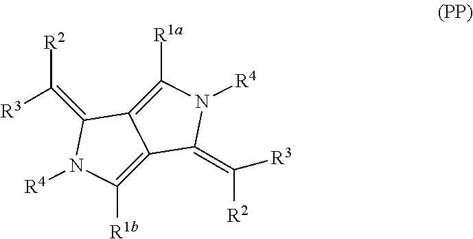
[R3]C([R2])=C1N([R4])C([R1b])=C2C1=C([R1a])N([R4])C2=C([R3])[R2]
